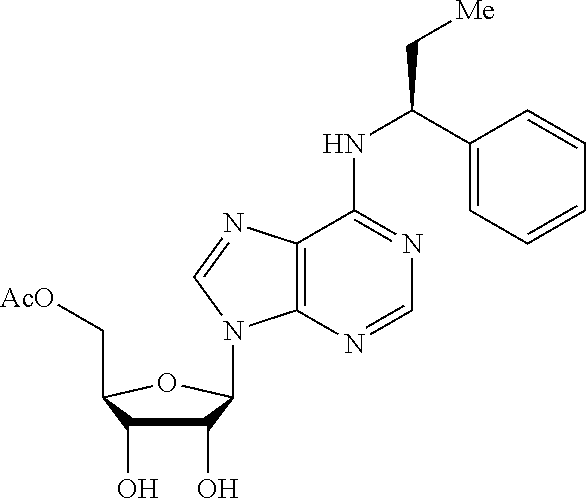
C(C1=CC=CC=C1)(NC1=NC=NC2=C1N=CN2C1C(O)C(O)C(C[AcO])O1)C[Me]
